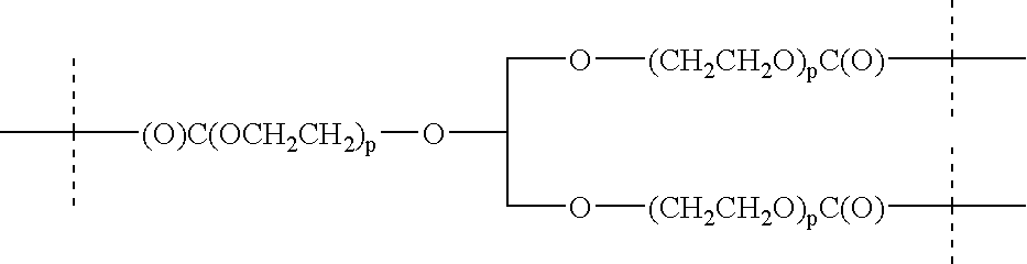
[(O)C(OCH2CH2)p](C(C)(C)C)OC(CO[(CH2CH2O)pC(O)]C(C)(C)C)CO[(CH2CH2O)pC(O)]C(C)(C)C
